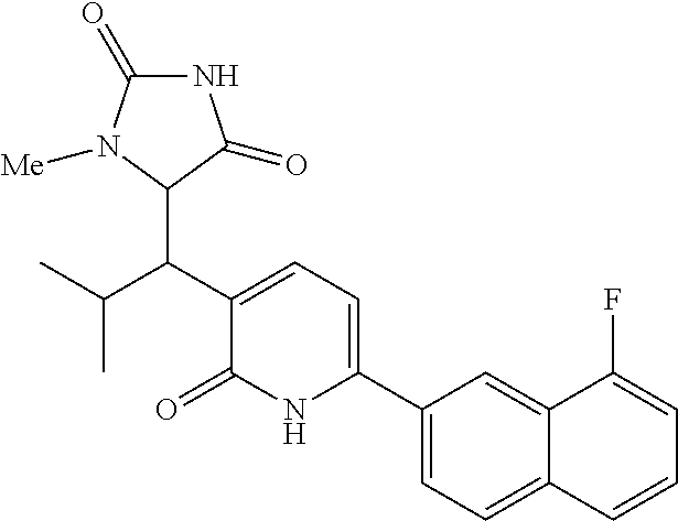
C1(C2=CC=C(C(C(C)C)C3C(=O)NC(=O)N3[Me])C(=O)N2)=CC=C2C(=C1)C(F)=CC=C2
